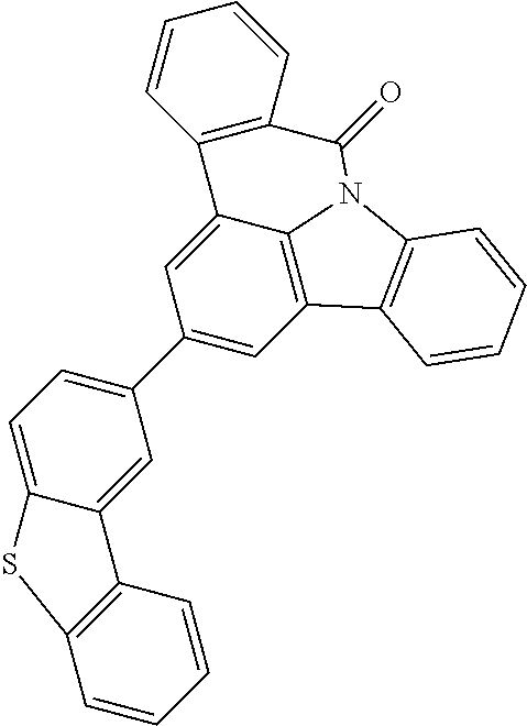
C1(C2=CC=C3C(=C2)C2=C(C=CC=C2)S3)=CC2=C3C(=C1)C1=C(C=CC=C1)C(=O)N3C1=C2C=CC=C1
